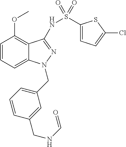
C1=CC=C2C(=C1OC)C(NS(C1=CC=C(Cl)S1)(=O)=O)=NN2CC1=CC=CC(CNC=O)=C1
